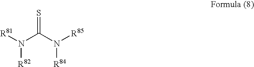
[R81]N(C(N([R85])[R84])=S)[R82]
